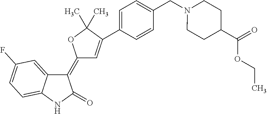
C1(=C2C=C(C3=CC=C(CN4CCC(C(OCC)=O)CC4)C=C3)C(C)(C)O2)C2=CC(F)=CC=C2NC1=O
